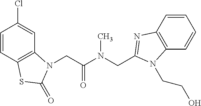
C1=CC2=C(C=C1Cl)N(CC(N(CC1=NC3=C(C=CC=C3)N1CCO)C)=O)C(=O)S2
